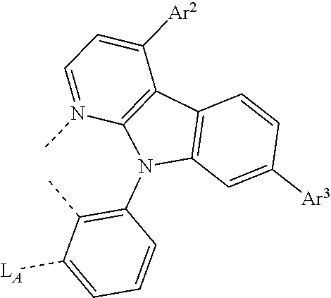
C1(N2C3=C(C4=C2N(C)=CC=C4[Ar2])C=CC([Ar3])=C3)=C(C)C([LA])=CC=C1
